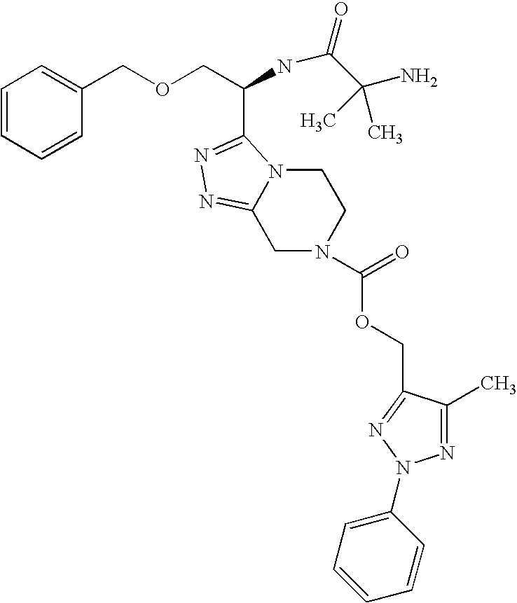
C1=CC=CC(COCC(NC(C(N)(C)C)=O)C2=NN=C3N2CCN(C(=O)OCC2=NN(C4=CC=CC=C4)N=C2C)C3)=C1
